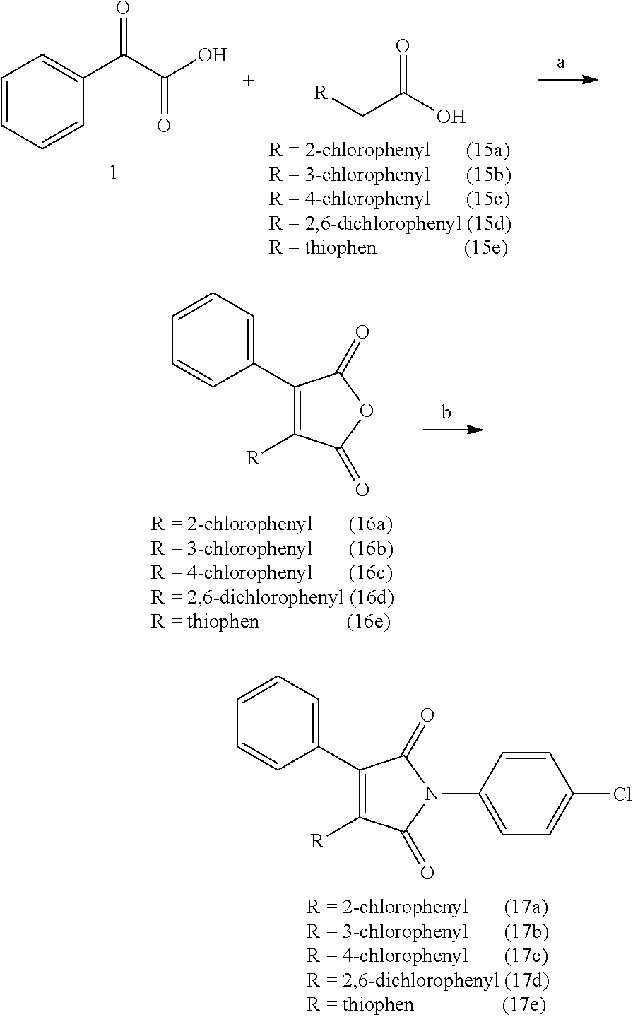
C(C(O)=O)[R].C1=CC=CC(C(C(O)=O)=O)=C1.C1(C2=CC=CC=C2)=C([R])C(=O)OC1=O.C1(C2=CC=CC=C2)=C([R])C(=O)N(C2=CC=C(Cl)C=C2)C1=O
